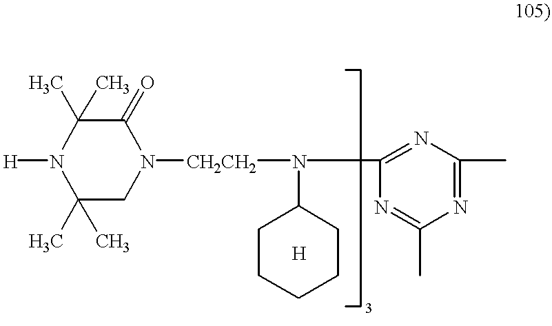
[H]N1C(C)(C)CN([CH2CH2]N(C2CCCCC2)C2=NC(C)=NC(C)=N2)C(=O)C1(C)C
